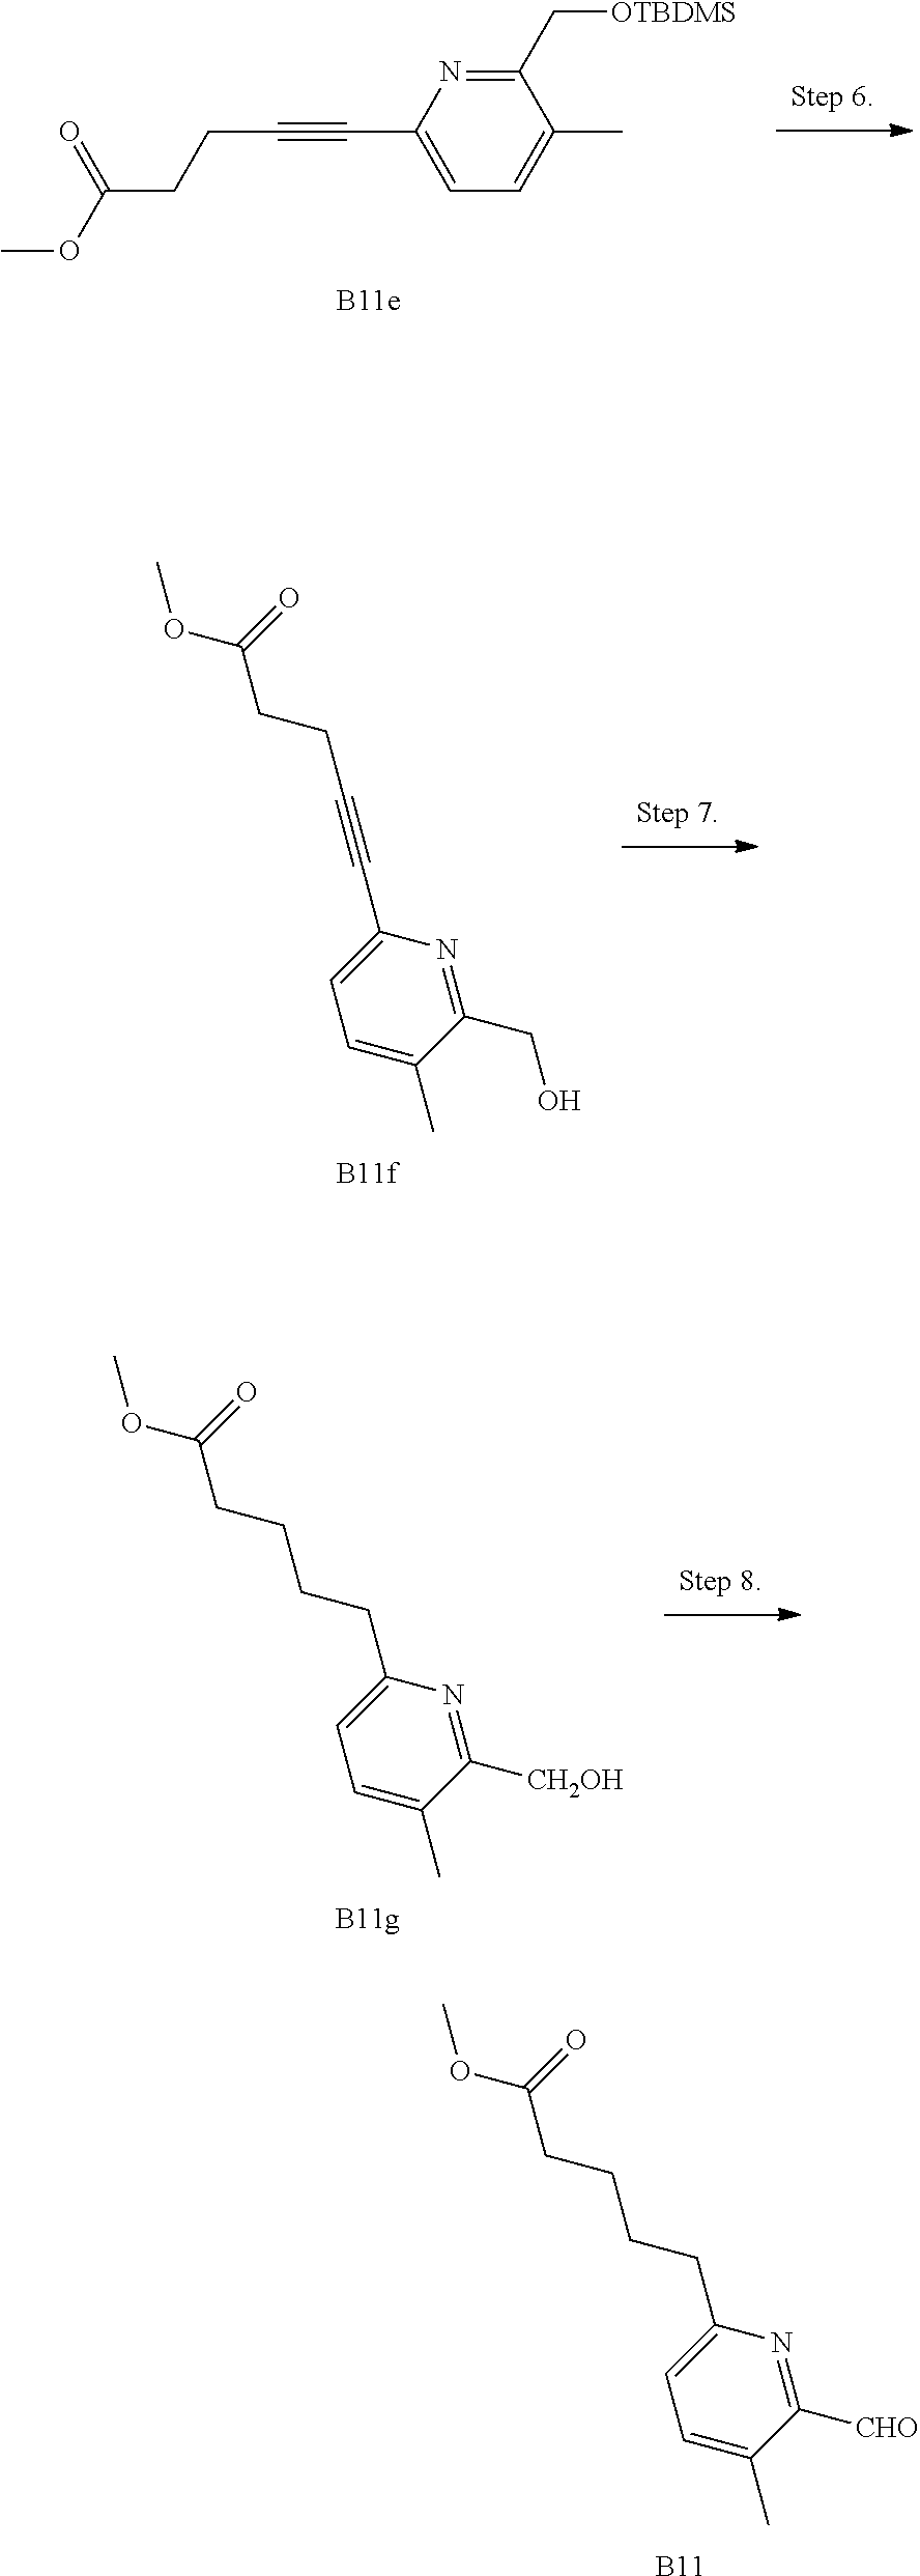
[B11].C1=C(C)C([CHO])=NC(CCCCC(OC)=O)=C1.[B11g].C1=C(C)C([CH2OH])=NC(CCCCC(OC)=O)=C1.[B11f].C1=C(C)C(CO)=NC(C#CCCC(OC)=O)=C1.[B11e].C1(C[OTBDMS])=NC(C#CCCC(OC)=O)=CC=C1C
